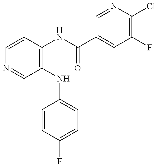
C1=CC(NC(C2=CC(F)=C(Cl)N=C2)=O)=C(NC2=CC=C(F)C=C2)C=N1
